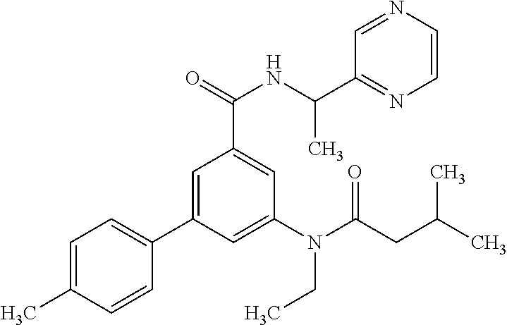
C1=C(C)C=CC(C2=CC(C(=O)NC(C)C3=NC=CN=C3)=CC(N(C(CC(C)C)=O)CC)=C2)=C1
